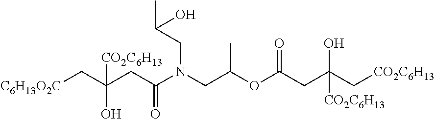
[C6H13O2C]CC(O)([CO2C6H13])CC(=O)N(CC(C)O)CC(OC(CC(C[CO2C6H13])(O)[CO2C6H13])=O)C
